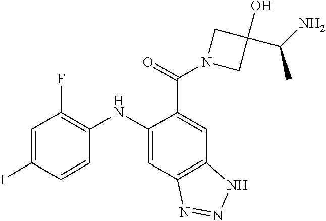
C1=C(I)C=CC(NC2=CC3=C(C=C2C(=O)N2CC(C(C)N)(O)C2)NN=N3)=C1F
